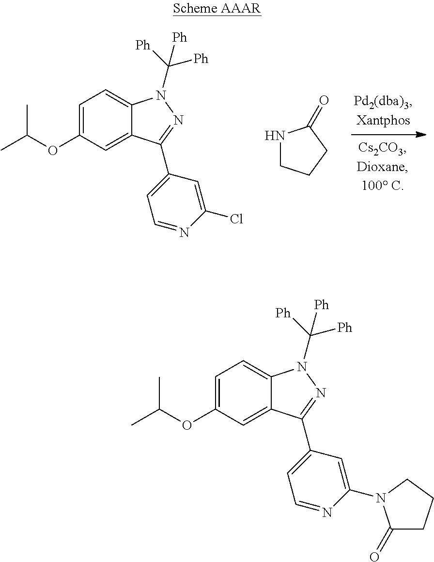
C1=C(OC(C)C)C=C2C(=C1)N(C([Ph])([Ph])[Ph])N=C2C1=CC=NC(Cl)=C1.N1CCCC1=O.C1=C(OC(C)C)C=C2C(=C1)N(C([Ph])([Ph])[Ph])N=C2C1=CC=NC(N2C(=O)CCC2)=C1
